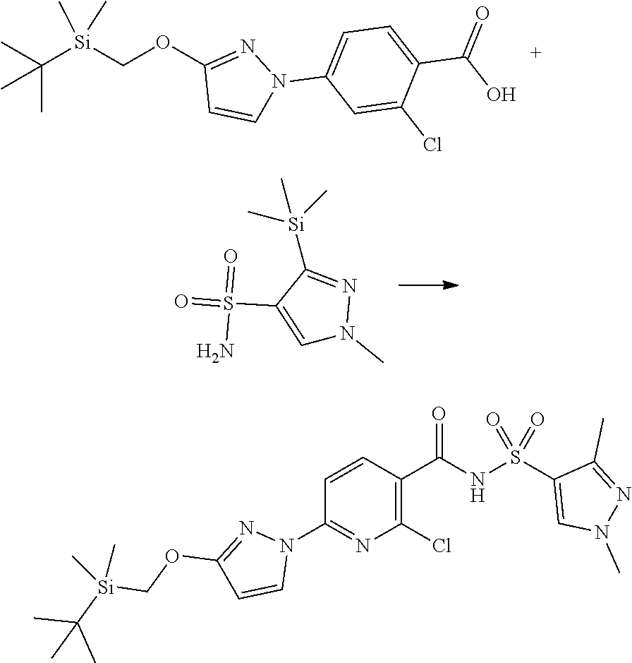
C1=C(S(=O)(=O)N)C([Si](C)(C)C)=NN1C.C1=CC(C(NS(C2=CN(C)N=C2C)(=O)=O)=O)=C(Cl)N=C1N1N=C(OC[Si](C(C)(C)C)(C)C)C=C1.CC([Si](COC1=NN(C2=CC=C(C(O)=O)C(Cl)=C2)C=C1)(C)C)(C)C
